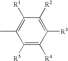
C1([R5])=C([R4])C([R3])=C([R2])C([R1])=C1C
